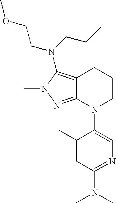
C12=C(N(CCC)CCOC)N(C)N=C1N(C1=CN=C(N(C)C)C=C1C)CCC2
